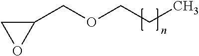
C1(COCCC)CO1
